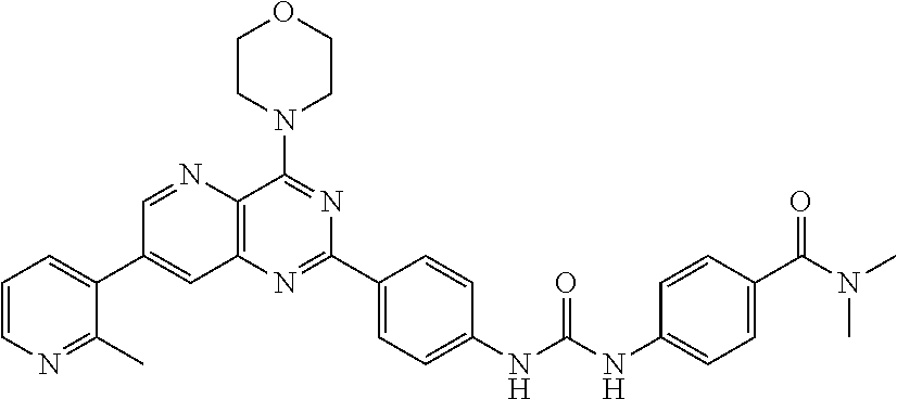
C1=NC2=C(C=C1C1=CC=CN=C1C)N=C(C1=CC=C(NC(NC3=CC=C(C(N(C)C)=O)C=C3)=O)C=C1)N=C2N1CCOCC1
